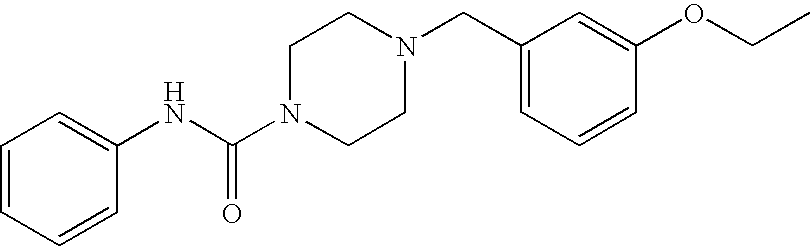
C1(CN2CCN(C(NC3=CC=CC=C3)=O)CC2)=CC=CC(OCC)=C1
